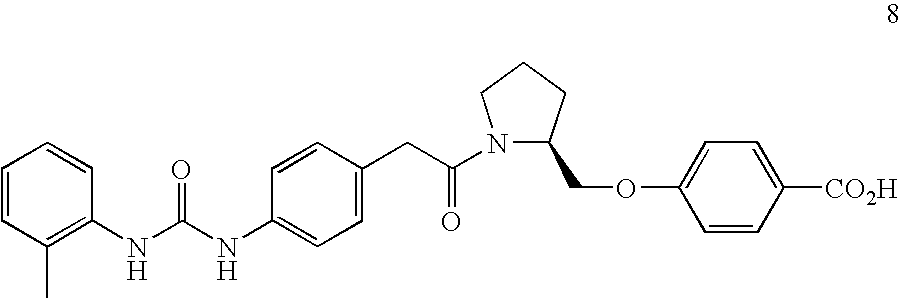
C1=CC(C)=C(NC(NC2=CC=C(CC(N3C(COC4=CC=C([CO2H])C=C4)CCC3)=O)C=C2)=O)C=C1
